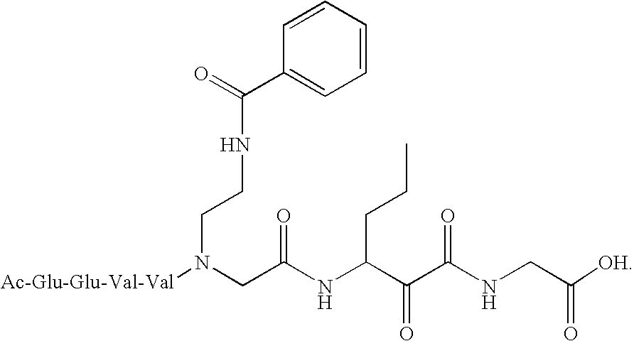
C(N(CC(NC(C(C(NCC(=O)[OH])=O)=O)CCC)=O)[Ac-Glu-Glu-Val-Val])CNC(=O)C1=CC=CC=C1
